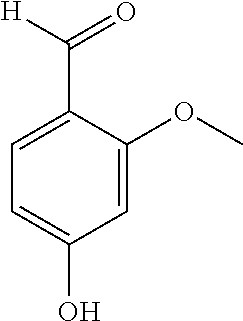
C1=C(OC)C(C([H])=O)=CC=C1O
